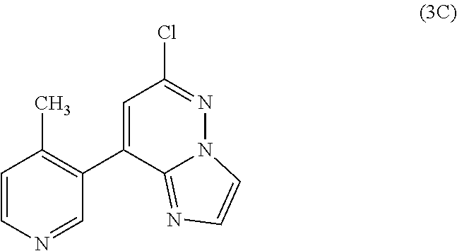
C1=C(C2=C(C)C=CN=C2)C2=NC=CN2N=C1Cl
